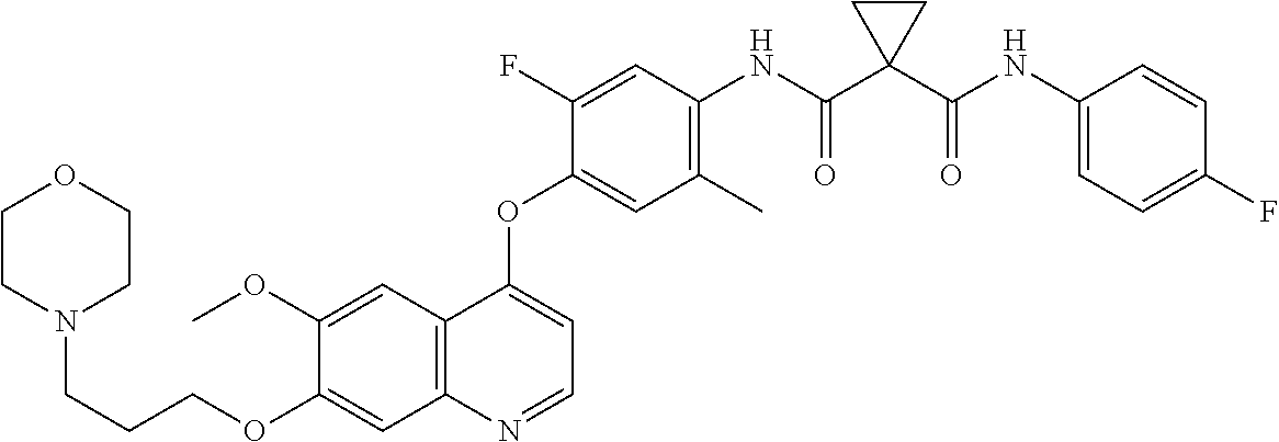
C1=C(OC)C(OCCCN2CCOCC2)=CC2=C1C(OC1=CC(C)=C(NC(C3(C(NC4=CC=C(F)C=C4)=O)CC3)=O)C=C1F)=CC=N2
